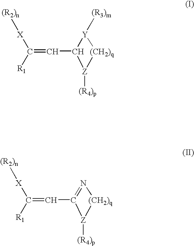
C(=CC1[Y]([(R3)m])[(CH2)q][Z]1[(R4)p])([X][(R2)n])[R1].C(=CC1=N[(CH2)q][Z]1[(R4)p])([X][(R2)n])[R1]
